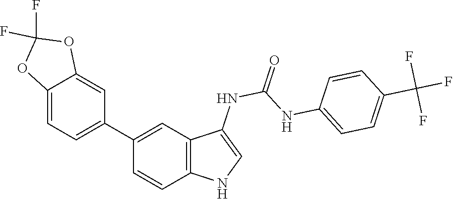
O=C(NC1=CNC2=C1C=C(C1=CC=C3C(=C1)OC(F)(F)O3)C=C2)NC1=CC=C(C(F)(F)F)C=C1
